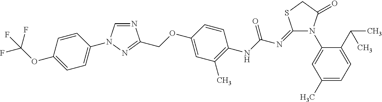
N1=CN(C2=CC=C(OC(F)(F)F)C=C2)N=C1COC1=CC(C)=C(NC(N=C2N(C3=CC(C)=CC=C3C(C)C)C(=O)CS2)=O)C=C1
